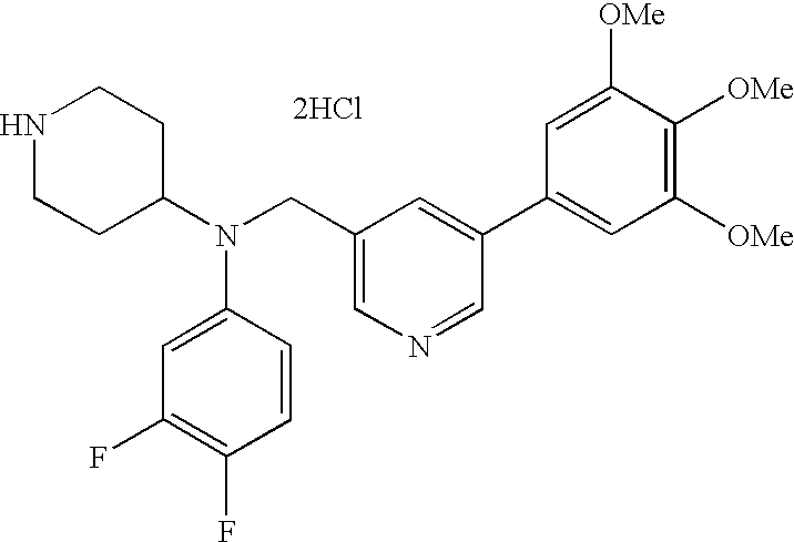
N1CCC(N(CC2=CN=CC(C3=CC([OMe])=C([OMe])C([OMe])=C3)=C2)C2=CC(F)=C(F)C=C2)CC1.[2HCl]
